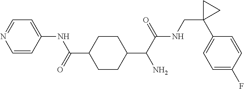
C1(C(C(NCC2(C3=CC=C(F)C=C3)CC2)=O)N)CCC(C(=O)NC2=CC=NC=C2)CC1
